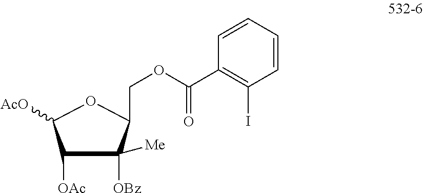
C1([OAc])C([OBz])([Me])C(COC(=O)C2=C(I)C=CC=C2)OC1[AcO]
